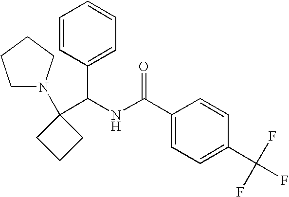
C1(C(NC(C2=CC=C(C(F)(F)F)C=C2)=O)C2=CC=CC=C2)(N2CCCC2)CCC1
